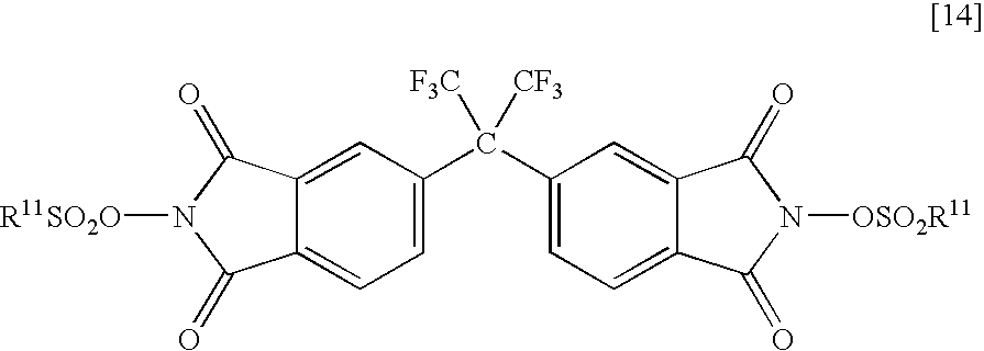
C12=CC(C(C3=CC=C4C(=O)N([OSO2R11])C(=O)C4=C3)([F3C])[CF3])=CC=C1C(=O)N([R11SO2O])C2=O
